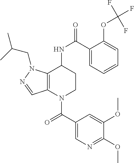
C1(C(=O)N2CCC(NC(=O)C3=CC=CC=C3OC(F)(F)F)C3=C2C=NN3CC(C)C)=CN=C(OC)C(OC)=C1
